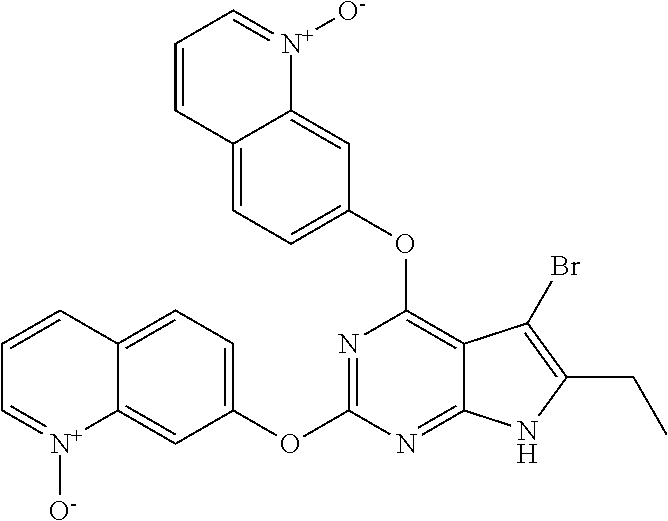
C12=CC=C(OC3=NC(OC4=CC=C5C(=C4)[N+]([O-])=CC=C5)=C4C(=N3)NC(CC)=C4Br)C=C1[N+]([O-])=CC=C2
